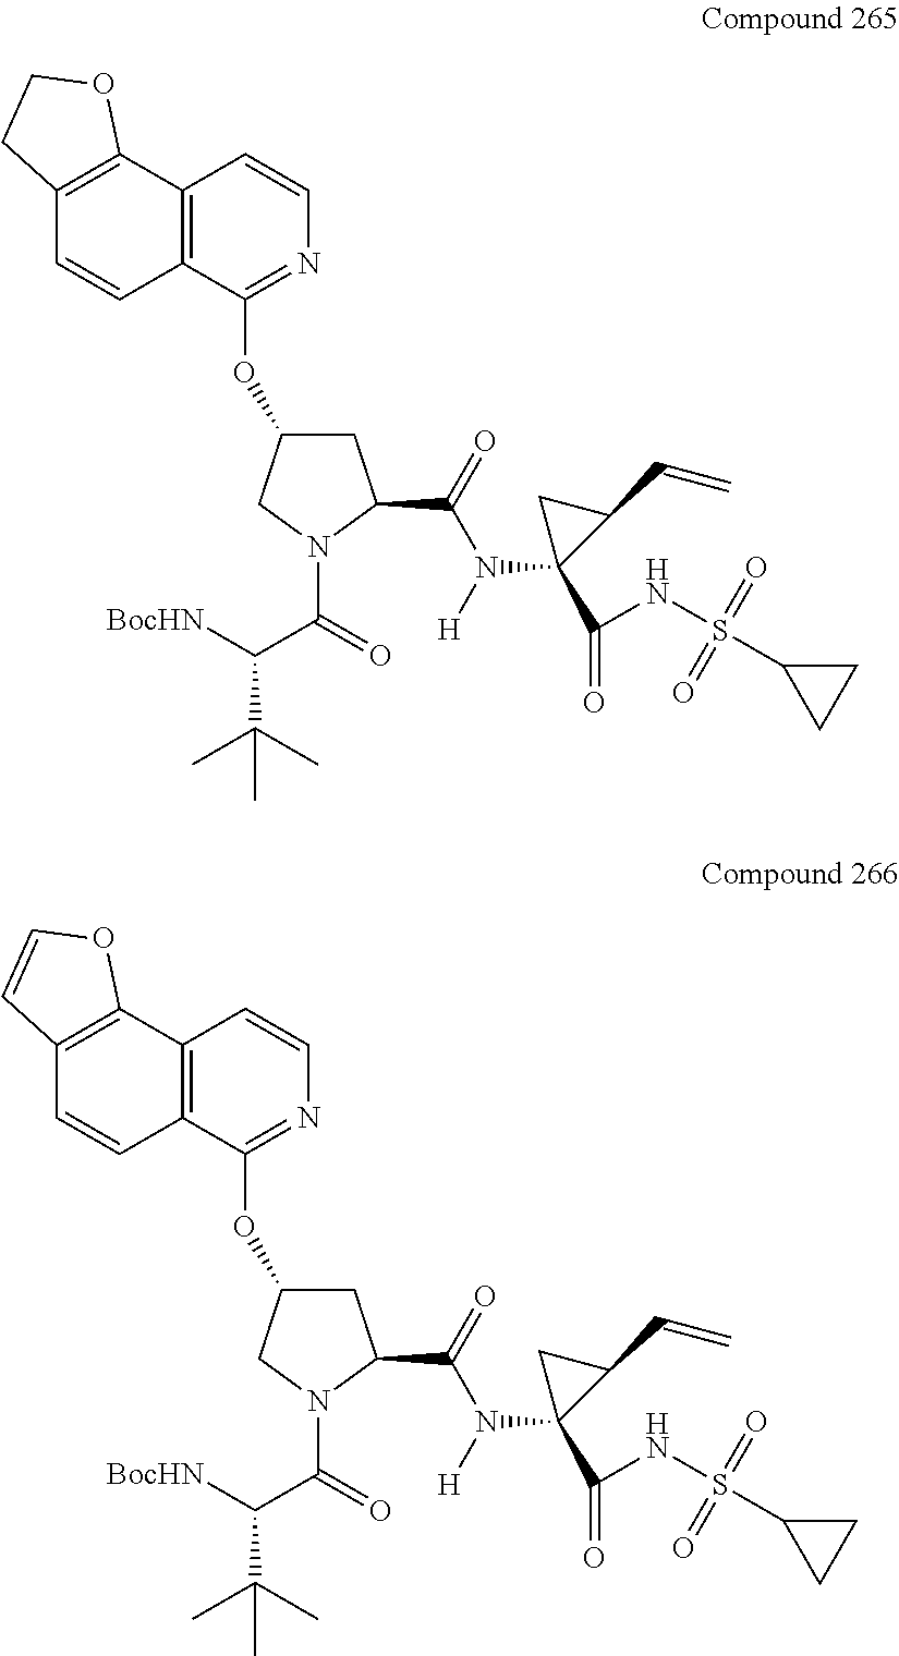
C12=C(C(OC3CC(C(=O)N(C4(C(=O)NS(C5CC5)(=O)=O)C(C=C)C4)[H])N(C(=O)C([BocHN])C(C)(C)C)C3)=NC=C1)C=CC1=C2OCC1.C12=C(C(OC3CC(C(=O)N(C4(C(=O)NS(C5CC5)(=O)=O)C(C=C)C4)[H])N(C(=O)C([BocHN])C(C)(C)C)C3)=NC=C1)C=CC1=C2OC=C1
